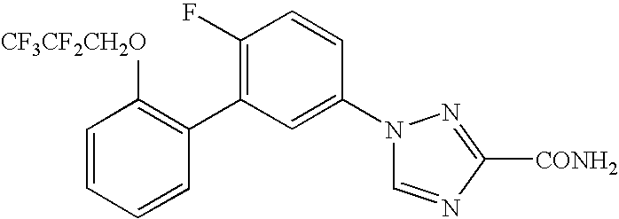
C1(C2=C(F)C=CC(N3C=NC([CONH2])=N3)=C2)=C([CF3CF2CH2O])C=CC=C1
